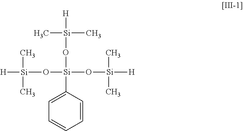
[H][Si](C)(C)O[Si](O[Si]([H])(C)C)(O[Si]([H])(C)C)C1=CC=CC=C1
